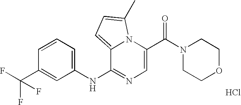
C1=C(C(N2CCOCC2)=O)N2C(=CC=C2C)C(NC2=CC=CC(C(F)(F)F)=C2)=N1.Cl
